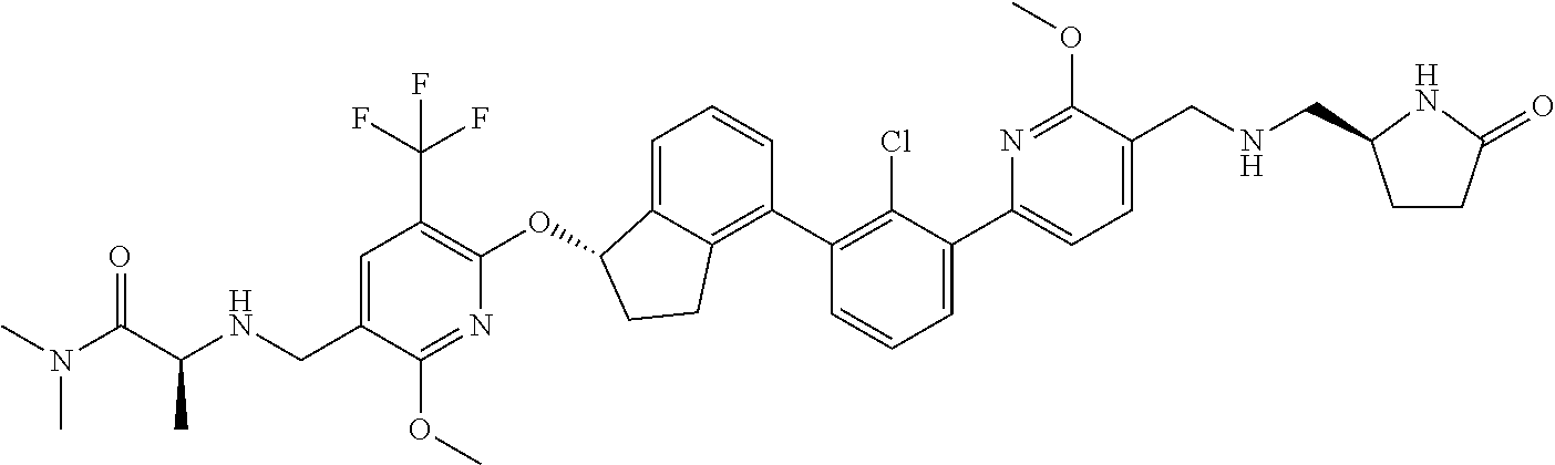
O(C1C2=CC=CC(C3=C(Cl)C(C4=CC=C(CNCC5CCC(=O)N5)C(OC)=N4)=CC=C3)=C2CC1)C1=C(C(F)(F)F)C=C(CNC(C(N(C)C)=O)C)C(OC)=N1
